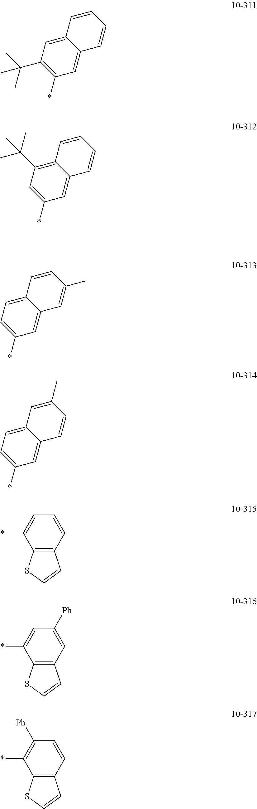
C12=CC(C(C)(C)C)=C(*)C=C1C=CC=C2.C12=C(C(C)(C)C)C=C(*)C=C1C=CC=C2.C12=CC=C(*)C=C1C=C(C)C=C2.C12=CC=C(*)C=C1C=CC(C)=C2.C12=C(C=CC=C1*)C=CS2.C12=C(C=C([Ph])C=C1*)C=CS2.C12=C(C=CC([Ph])=C1*)C=CS2
